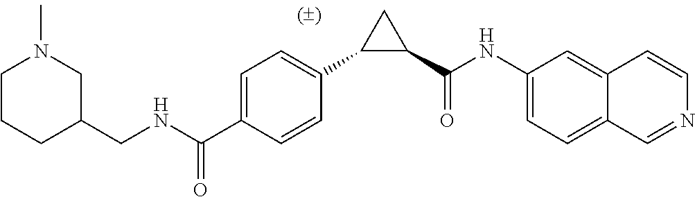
C1=C(C(NCC2CN(C)CCC2)=O)C=CC(C2C(C(NC3=CC=C4C=NC=CC4=C3)=O)C2)=C1
